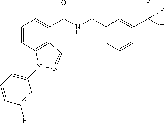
C1=CC2=C(C(C(NCC3=CC=CC(C(F)(F)F)=C3)=O)=C1)C=NN2C1=CC=CC(F)=C1
